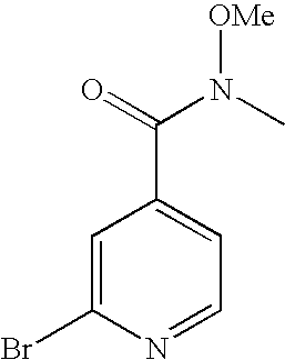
C1=C(Br)N=CC=C1C(=O)N(C)[OMe]
